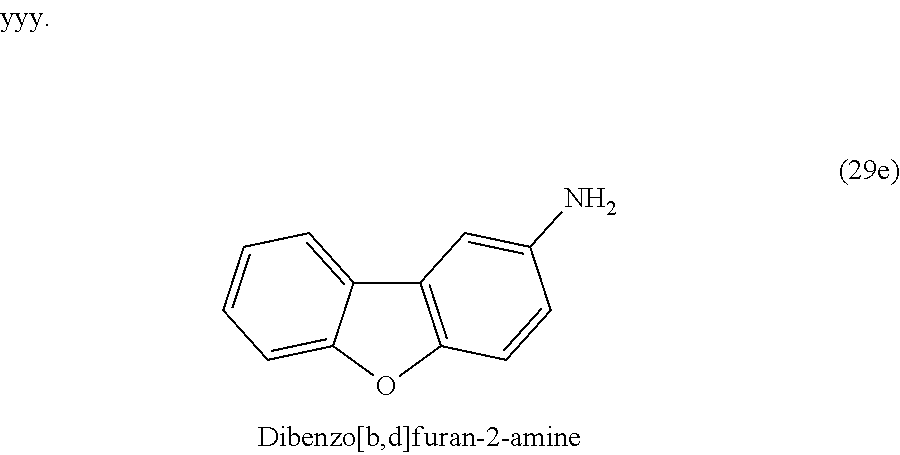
C12=C(OC3=CC=CC=C13)C=CC(N)=C2
